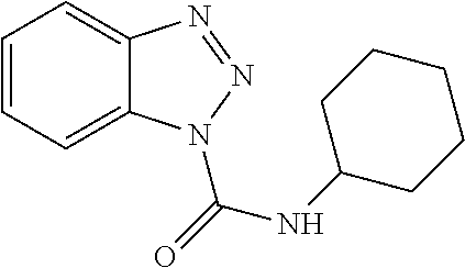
C1=CC=C2C(=C1)N=NN2C(NC1CCCCC1)=O
